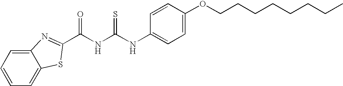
C1=CC(NC(NC(=O)C2=NC3=CC=CC=C3S2)=S)=CC=C1OCCCCCCCC
